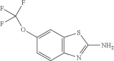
C12=C(C=C(OC(F)(F)F)C=C1)SC(N)=N2
